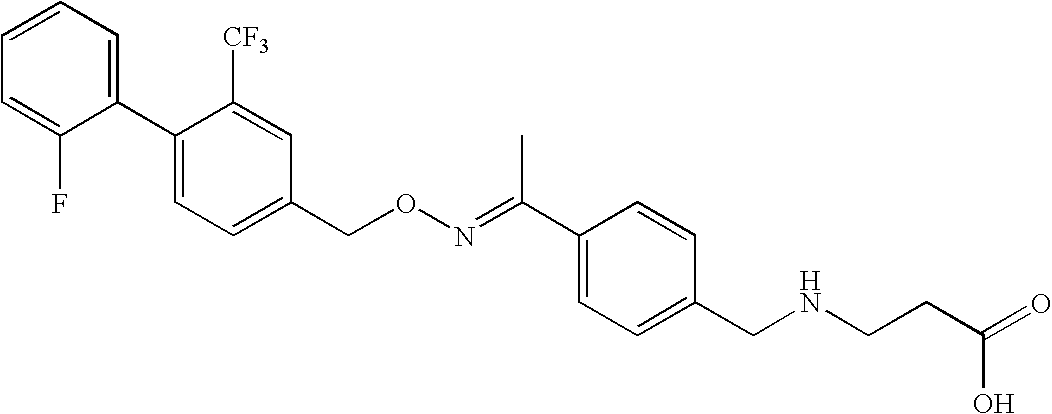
C1(C2=CC=C(CON=C(C3=CC=C(CNCCC(=O)O)C=C3)C)C=C2[CF3])=CC=CC=C1F
